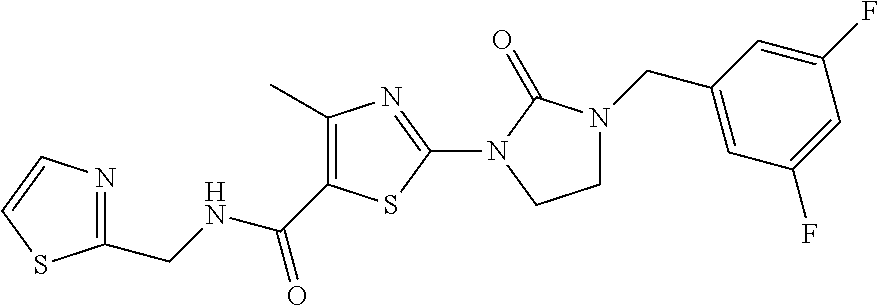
C1(CNC(=O)C2=C(C)N=C(N3C(=O)N(CC4=CC(F)=CC(F)=C4)CC3)S2)=NC=CS1
